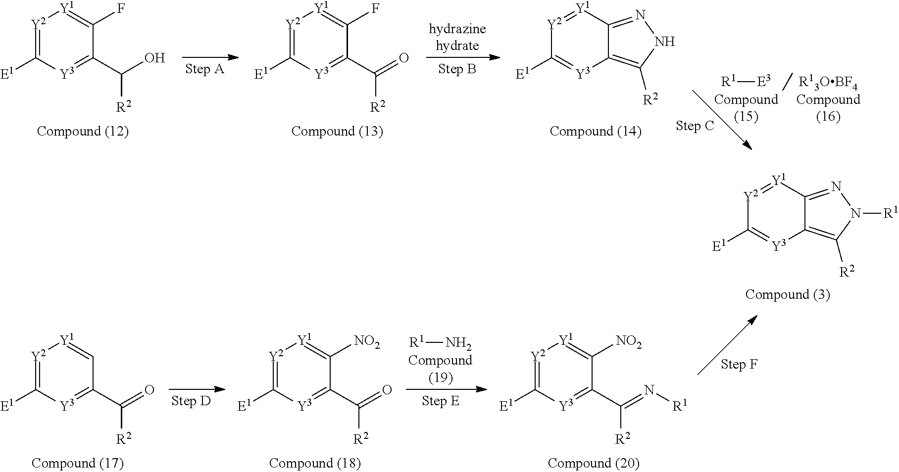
C1([E1])=[Y2][Y1]=C([NO2])C(C([R2])=N[R1])=[Y3]1.[R1]N.C1([E1])=[Y2][Y1]=C([NO2])C(C(=O)[R2])=[Y3]1.C1([E1])=[Y2][Y1]=CC(C(=O)[R2])=[Y3]1.C1([E1])=[Y3]C2=C([R2])N([R1])N=C2[Y1]=[Y2]1.C1([E1])=[Y2][Y1]=C(F)C(C(=O)[R2])=[Y3]1.C1([E1])=[Y3]C2=C([R2])NN=C2[Y1]=[Y2]1.[R1][E3].C1([E1])=[Y2][Y1]=C(F)C(C(O)[R2])=[Y3]1
